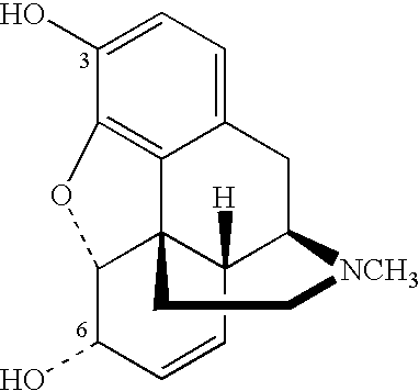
C12=C3C(=CC=C1O)CC1C4([H])C3(C(C(O)C=C4)O2)CC[NCH3]1
